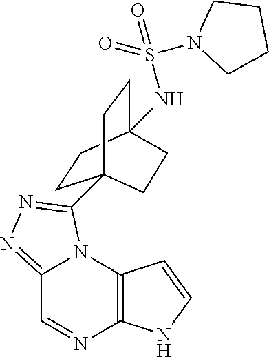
C12=NN=C(C34CCC(NS(=O)(=O)N5CCCC5)(CC3)CC4)N1C1=C(N=C2)NC=C1
